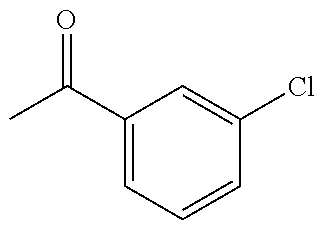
CC(C1=CC=CC(Cl)=C1)=O
